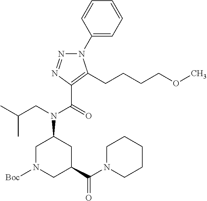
C1(N2N=NC(C(=O)N(CC(C)C)C3CN([Boc])CC(C(N4CCCCC4)=O)C3)=C2CCCCOC)=CC=CC=C1
